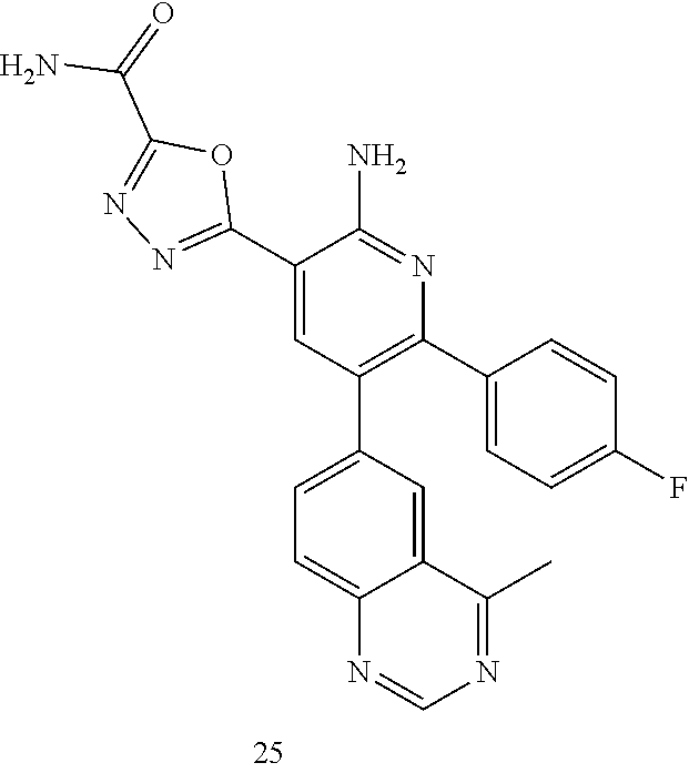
C1(C2=NN=C(C(=O)N)O2)=CC(C2=CC=C3C(=C2)C(C)=NC=N3)=C(C2=CC=C(F)C=C2)N=C1N
